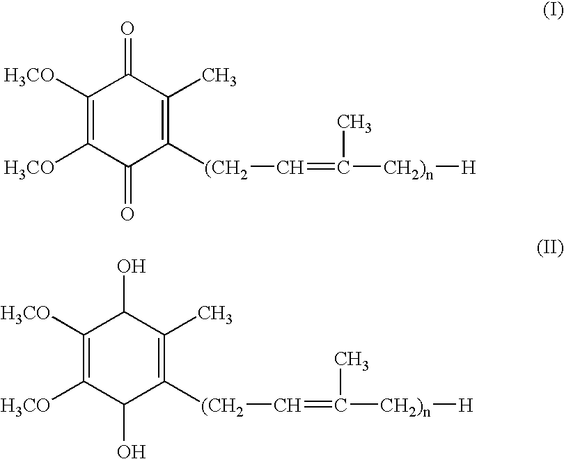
C1([H3CO])=C([H3CO])C(=O)C([(CH2]C=C(C)[CH2)n][H])=C(C)C1=O.C1([H3CO])=C([H3CO])C(O)C([(CH2]C=C(C)[CH2)n][H])=C(C)C1O
